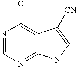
ClC1=C2C(=NC=N1)NC=C2[CN]
